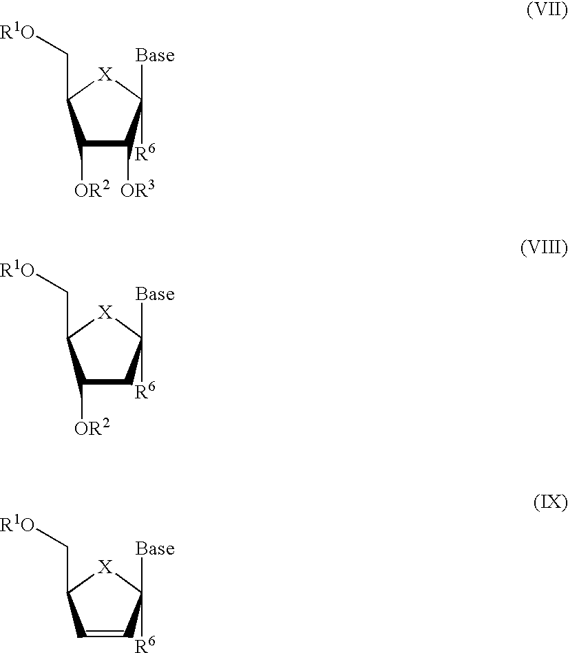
[X]1C(C[R1O])C([OR2])C([OR3])C1([Base])[R6].[X]1C(C[R1O])C([OR2])CC1([Base])[R6].[X]1C(C[R1O])C=CC1([Base])[R6]
